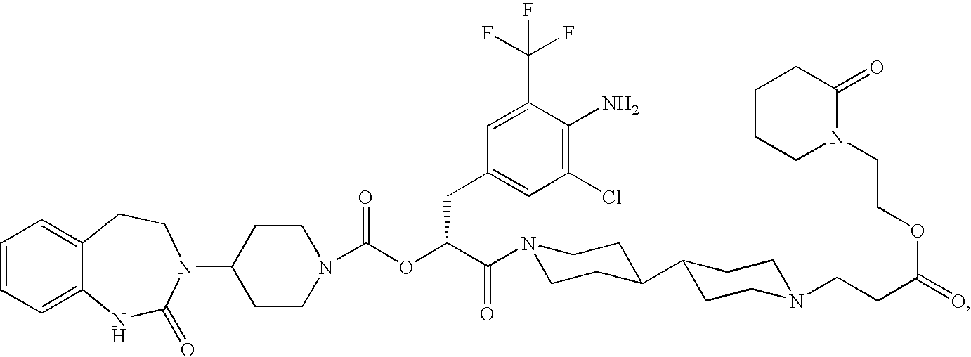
C1=CC=C2C(=C1)CCN(C1CCN(C(OC(C(=O)N3CCC(C4CCN(CCC(=O)OCCN5C(=O)CCCC5)CC4)CC3)CC3=CC(Cl)=C(N)C(C(F)(F)F)=C3)=O)CC1)C(=O)N2
